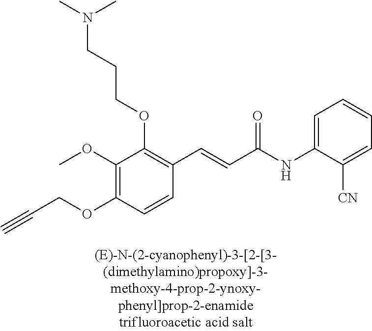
C1(OC)=C(OCC#C)C=CC(C=CC(NC2=CC=CC=C2[CN])=O)=C1OCCCN(C)C
